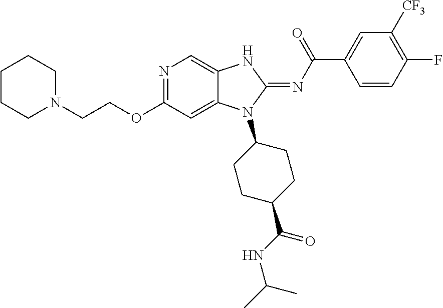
C1CCN(CCOC2=NC=C3C(=C2)N(C2CCC(C(NC(C)C)=O)CC2)C(=NC(C2=CC([CF3])=C(F)C=C2)=O)N3)CC1
